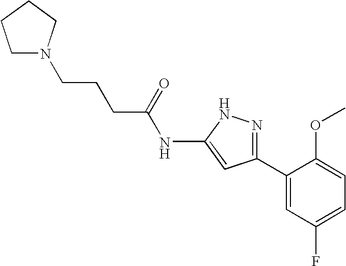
N(C1=CC(C2=CC(F)=CC=C2OC)=NN1)C(CCCN1CCCC1)=O
